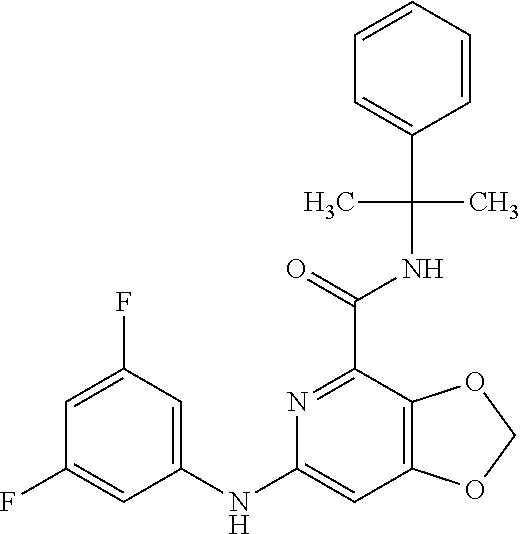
C1=C(F)C=C(NC2=CC3=C(C(C(=O)NC(C)(C4=CC=CC=C4)C)=N2)OCO3)C=C1F
